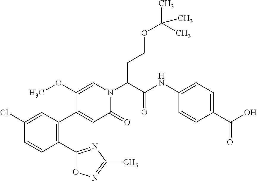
C1(Cl)=CC(C2=CC(=O)N(C(C(NC3=CC=C(C(O)=O)C=C3)=O)CCOC(C)(C)C)C=C2OC)=C(C2=NC(C)=NO2)C=C1
